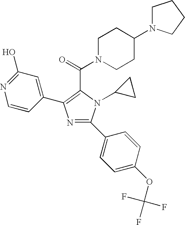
C1(O)=NC=CC(C2=C(C(=O)N3CCC(N4CCCC4)CC3)N(C3CC3)C(C3=CC=C(OC(F)(F)F)C=C3)=N2)=C1
